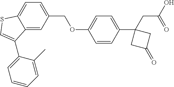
C1(COC2=CC=C(C3(CC(O)=O)CC(=O)C3)C=C2)=CC=C2C(=C1)C(C1=CC=CC=C1C)=CS2
